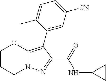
C1CCN2C(=C(C3=CC([CN])=CC=C3C)C(C(=O)NC3CC3)=N2)O1
